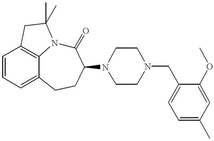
C12=C3C=CC=C1CCC(N1CCN(CC4=CC=C(C)C=C4OC)CC1)C(=O)N2C(C)(C)C3
